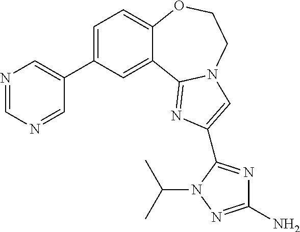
C1=C(C2=CN=CN=C2)C=C2C(=C1)OCCN1C2=NC(C2=NC(N)=NN2C(C)C)=C1
